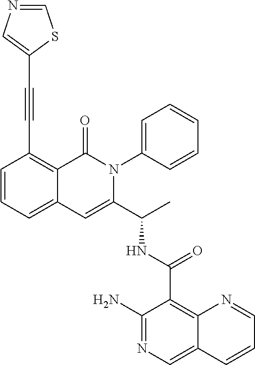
C1(C(NC(C2=CC3=CC=CC(C#CC4=CN=CS4)=C3C(=O)N2C2=CC=CC=C2)C)=O)=C2C(=CN=C1N)C=CC=N2
